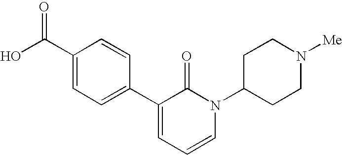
OC(C1=CC=C(C2=CC=CN(C3CCN([Me])CC3)C2=O)C=C1)=O
